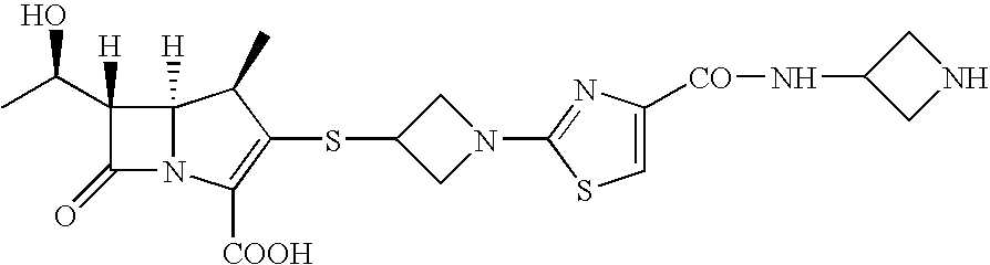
C1(C(C)O)([H])C(=O)N2C1([H])C(C)C(SC1CN(C3=NC([CO]NC4CNC4)=CS3)C1)=C2[COOH]
